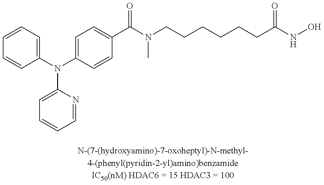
C1=CC=C(N(C2=CC=C(C(N(CCCCCCC(NO)=O)C)=O)C=C2)C2=CC=CC=N2)C=C1
